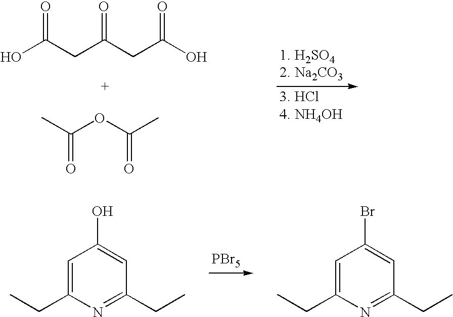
OC(CC(CC(O)=O)=O)=O.C(OC(=O)C)(=O)C.[PBr5].C1=C(CC)N=C(CC)C=C1O.C1=C(CC)N=C(CC)C=C1Br
